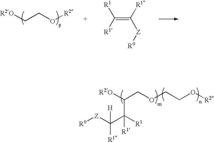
[R2O]CCO[R2].C(=C([R1])[Z][R0])([R1])[R1].[R2O]C(COCCO[R2])C([R1])(C([Z][R0])([R1])[H])[R1]
